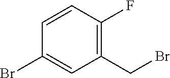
C1=CC(F)=C(CBr)C=C1Br
